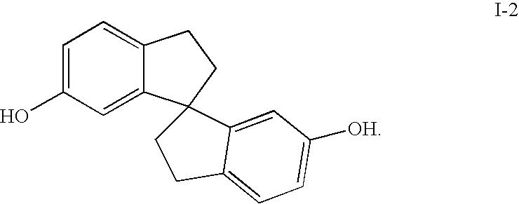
C12=CC=C(O)C=C1C1(CC2)CCC2=CC=C([OH])C=C12
